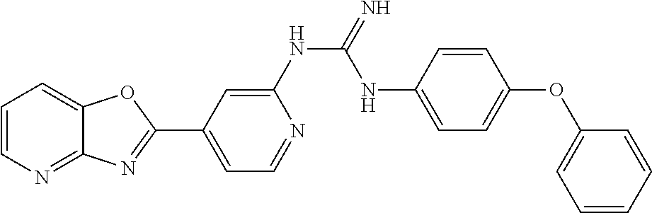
C1=CN=C2C(=C1)OC(C1=CC=NC(NC(=N)NC3=CC=C(OC4=CC=CC=C4)C=C3)=C1)=N2
